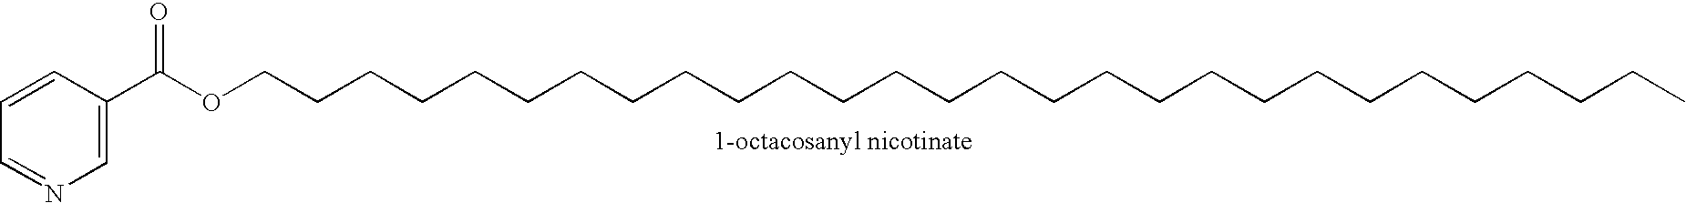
C(CCCCCCCCCCCCCC)CCCCCCCCCCCCCOC(C1=CN=CC=C1)=O
